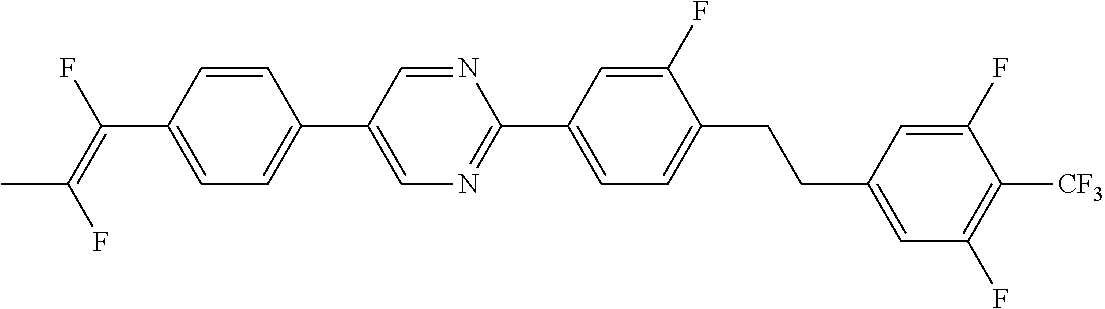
C1=CC(C(=C(F)C)F)=CC=C1C1=CN=C(C2=CC=C(CCC3=CC(F)=C([CF3])C(F)=C3)C(F)=C2)N=C1
